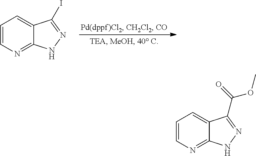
C1=CN=C2C(=C1)C(I)=NN2.C1=CN=C2C(=C1)C(C(=O)OC)=NN2
